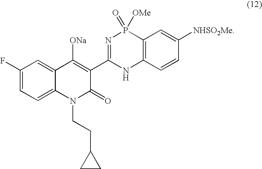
C1=C(F)C=C2C(=C1)N(CCC1CC1)C(=O)C(C1=NP(=O)([OMe])C3=C(N1)C=CC([NHSO2Me])=C3)=C2[ONa]
